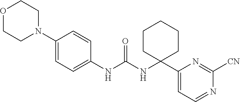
O1CCN(C2=CC=C(NC(NC3(C4=CC=NC([CN])=N4)CCCCC3)=O)C=C2)CC1
